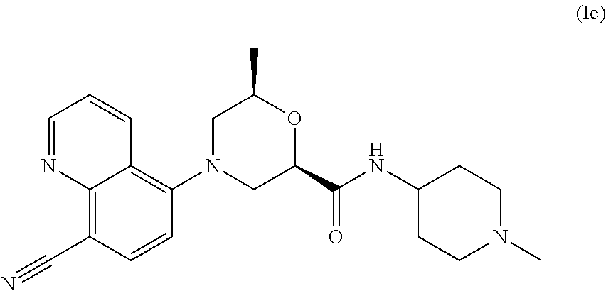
C12=C(C#N)C=CC(N3CC(C(=O)NC4CCN(C)CC4)OC(C)C3)=C1C=CC=N2
